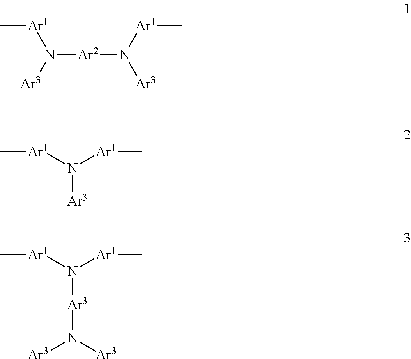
N([Ar2]N([Ar3])[Ar1]C)([Ar3])[Ar1]C.N([Ar3])([Ar1]C)[Ar1]C.N([Ar3]N([Ar3])[Ar3])([Ar1]C)[Ar1]C
